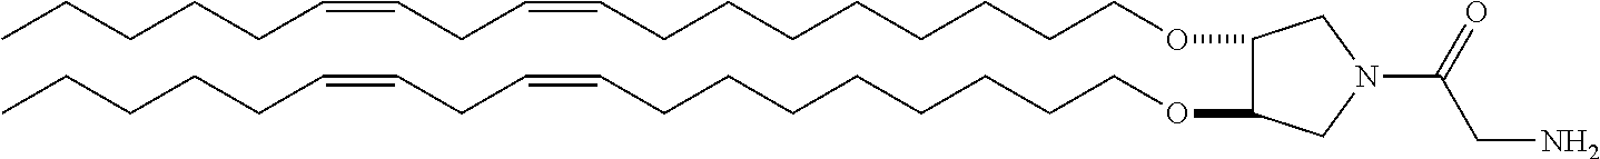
O(CCCCCCCCC=CCC=CCCCCC)C1C(OCCCCCCCCC=CCC=CCCCCC)CN(C(=O)CN)C1
